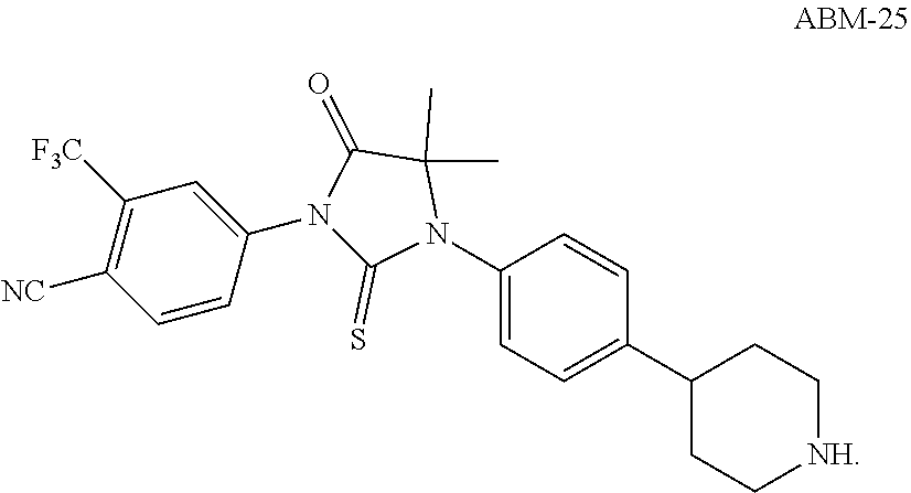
C1C[NH]CCC1C1=CC=C(N2C(C)(C)C(=O)N(C3=CC([F3C])=C([NC])C=C3)C2=S)C=C1
